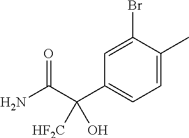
C1(C(C(N)=O)(O)[HF2C])=CC=C(C)C(Br)=C1
